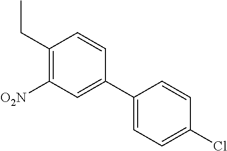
C1(CC)=C([O2N])C=C(C2=CC=C(Cl)C=C2)C=C1
